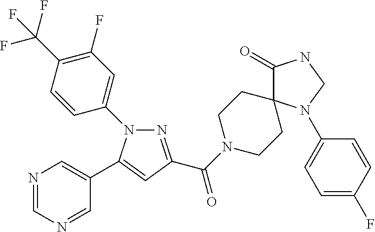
N1=CN=CC(C2=CC(C(N3CCC4(CC3)C(=O)NCN4C3=CC=C(F)C=C3)=O)=NN2C2=CC(F)=C(C(F)(F)F)C=C2)=C1
